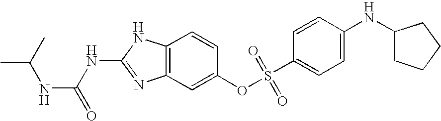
C12=C(C=C(OS(C3=CC=C(NC4CCCC4)C=C3)(=O)=O)C=C1)N=C(NC(=O)NC(C)C)N2
